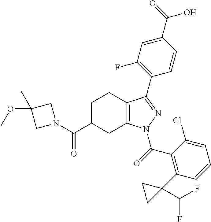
C1C(C(=O)N2CC(OC)(C)C2)CC2=C(C1)C(C1=C(F)C=C(C(O)=O)C=C1)=NN2C(=O)C1=C(C2(C(F)F)CC2)C=CC=C1Cl
